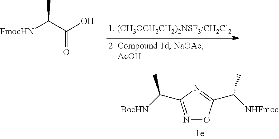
[FmocHN]C(C(O)=O)C.N1=C(C([BocHN])C)N=C(C([NHFmoc])C)O1
